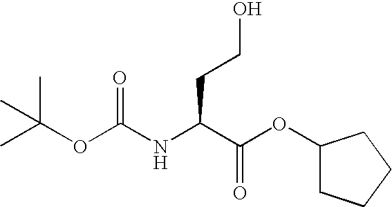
C(CCO)(C(OC1CCCC1)=O)NC(OC(C)(C)C)=O
